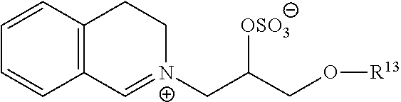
C(C(CO[R13])[OSO3])[N+]1=CC2=C(C=CC=C2)CC1
